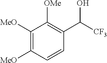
C1([MeO])=C([MeO])C=CC(C([CF3])O)=C1[OMe]
